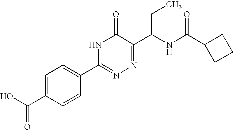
C1=C(C(O)=O)C=CC(C2=NN=C(C(NC(C3CCC3)=O)CC)C(=O)N2)=C1
